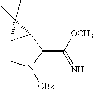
C12CN([CBz])C(C(=N)[OCH3])C1C2(C)C
